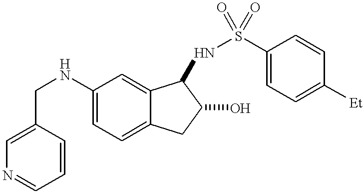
C1(CNC2=CC=C3C(=C2)C(NS(C2=CC=C([Et])C=C2)(=O)=O)C(O)C3)=CN=CC=C1
